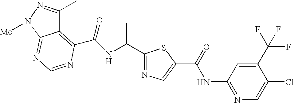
C12=C(C(NC(C3=NC=C(C(=O)NC4=NC=C(Cl)C(C(F)(F)F)=C4)S3)C)=O)N=CN=C1N([Me])N=C2C
